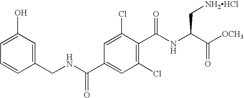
C1(Cl)=CC(C(NCC2=CC(O)=CC=C2)=O)=CC(Cl)=C1C(NC(C([OCH3])=O)C[NH2HCl])=O
